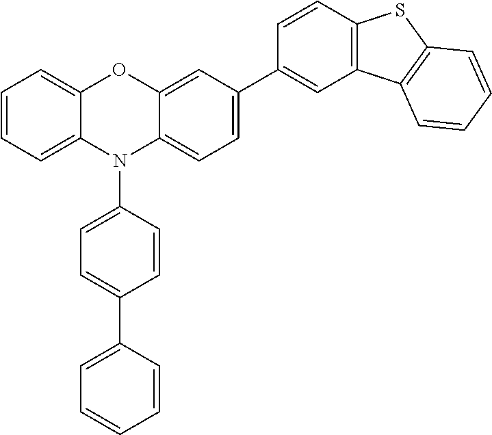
C1=CC=C2C(=C1)OC1=CC(C3=CC4=C(C=C3)SC3=C4C=CC=C3)=CC=C1N2C1=CC=C(C2=CC=CC=C2)C=C1
